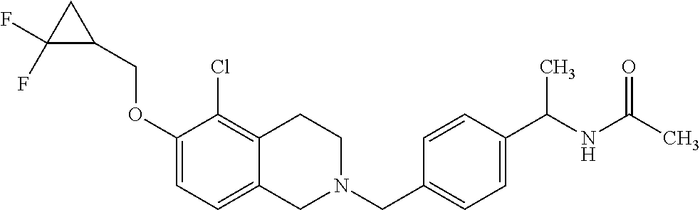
C1(OCC2CC2(F)F)=CC=C2C(=C1Cl)CCN(CC1=CC=C(C(NC(C)=O)C)C=C1)C2
